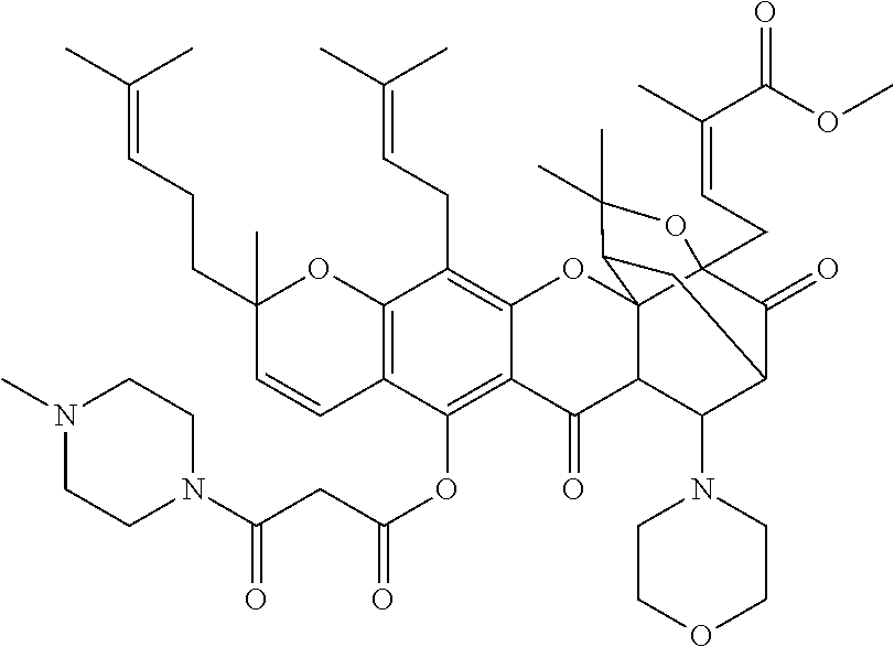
C12=C(C(OC(CC(N3CCN(C)CC3)=O)=O)=C3C(=C1CC=C(C)C)OC14C5(CC=C(C)C(OC)=O)C(=O)C(C(N6CCOCC6)C1C3=O)CC4C(C)(C)O5)C=CC(CCC=C(C)C)(C)O2
